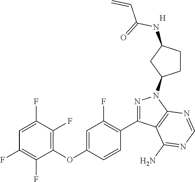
C1(OC2=CC(F)=C(C3=NN(C4CCC(NC(C=C)=O)C4)C4=C3C(N)=NC=N4)C=C2)=C(F)C(F)=CC(F)=C1F.[H]
